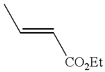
CC=C[CO2Et]
